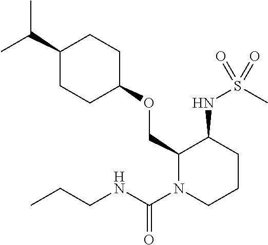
C(C)(C)C1CCC(OCC2N(C(NCCC)=O)CCCC2NS(C)(=O)=O)CC1
